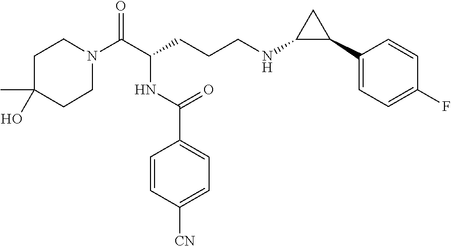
C1N(C(C(CCCNC2C(C3=CC=C(F)C=C3)C2)NC(C2=CC=C([CN])C=C2)=O)=O)CCC(C)(O)C1
